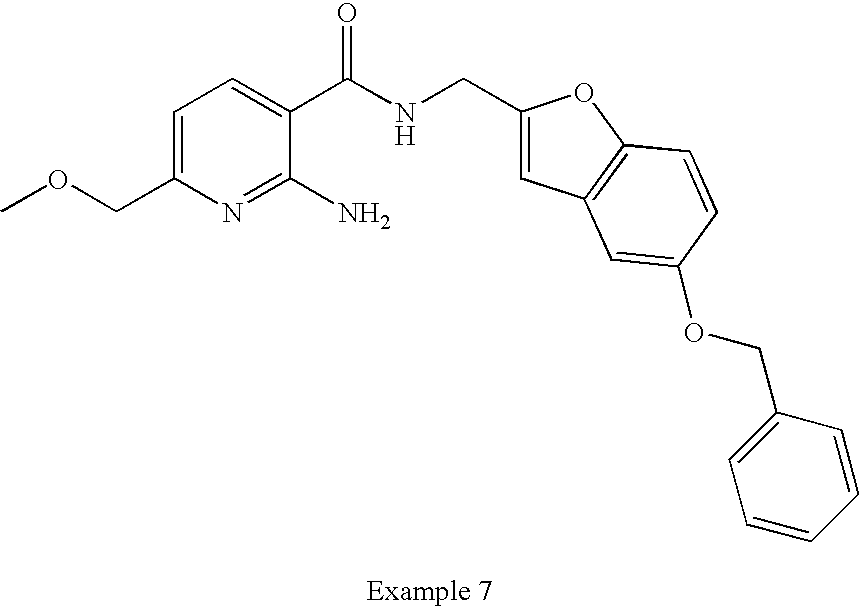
C1=C(COC)N=C(N)C(C(NCC2=CC3=C(O2)C=CC(OCC2=CC=CC=C2)=C3)=O)=C1
